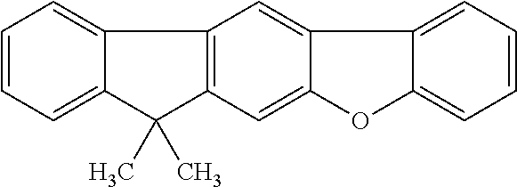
C1=CC=C2C(=C1)C1=C(C=C3C(=C1)C1=CC=CC=C1O3)C2(C)C
